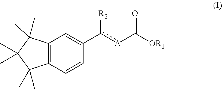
CC1(C)C(C)(C)C(C)(C)C2=C1C=CC(c([R2])[A]C(=O)[OR1])=C2
